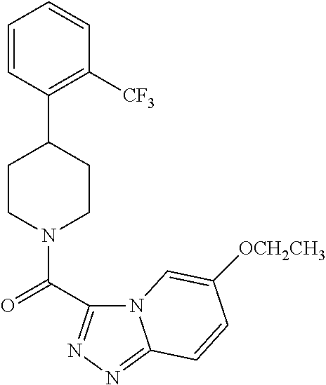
C1=CC(C2CCN(C(=O)C3=NN=C4N3C=C([OCH2CH3])C=C4)CC2)=C([CF3])C=C1
